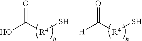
OC([R4]S)=O.[H]C([R4]S)=O
